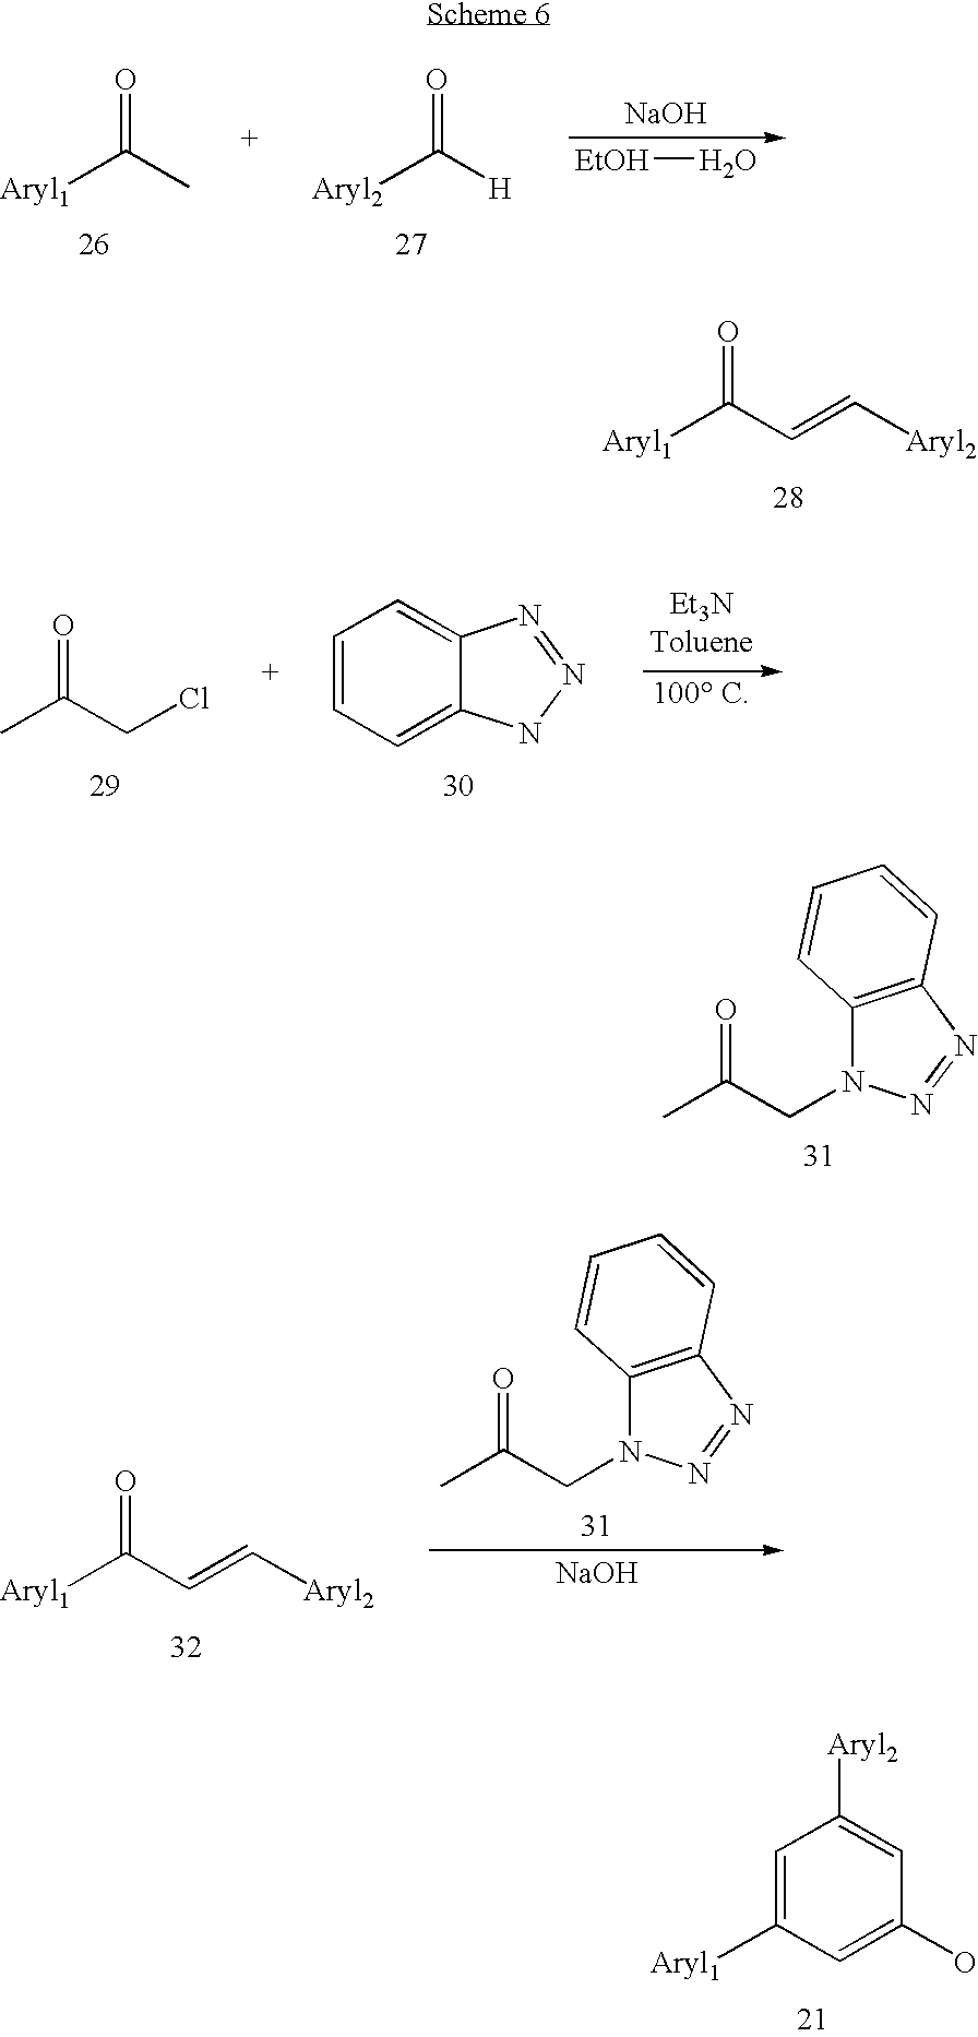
[Aryl1]C(C)=O.[Aryl2]C([H])=O.[NaOH].[EtOH]O.[Aryl1]C(C=C[Aryl2])=O.CC(CCl)=O.C1=CC=C2C(=C1)N=NN2.CC(CN1C2=C(N=N1)C=CC=C2)=O.CC(CN1C2=C(N=N1)C=CC=C2)=O.[NaOH].[Aryl1]C(C=C[Aryl2])=O.C1=C([Aryl1])C=C(O)C=C1[Aryl2]
